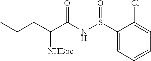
C1(S(NC(C(CC(C)C)[NHBoc])=O)=O)=CC=CC=C1Cl
